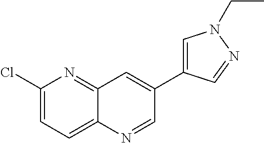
C1(Cl)=CC=C2C(=N1)C=C(C1=CN(CC)N=C1)C=N2
